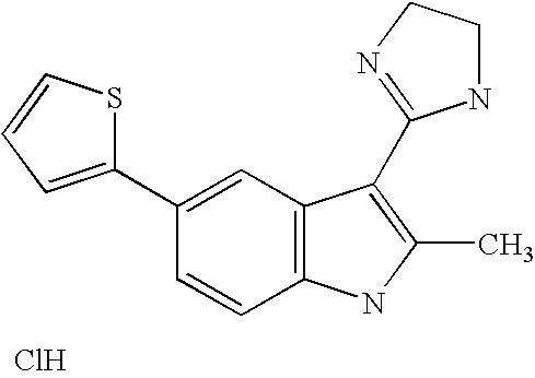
Cl.C1=C(C2=CC=CS2)C=CC2=C1C(C1=NCCN1)=C(C)N2
